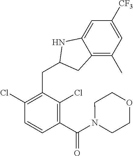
C1([CF3])=CC(C)=C2C(=C1)NC(CC1=C(Cl)C=CC(C(N3CCOCC3)=O)=C1Cl)C2
